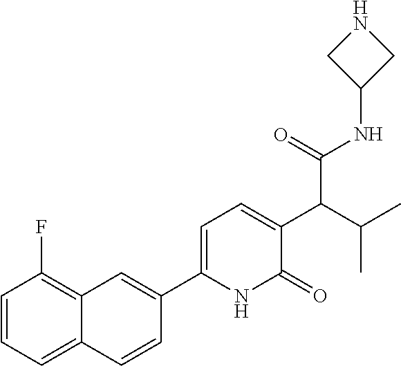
O=C1C(C(C(=O)NC2CNC2)C(C)C)=CC=C(C2=CC3=C(F)C=CC=C3C=C2)N1
